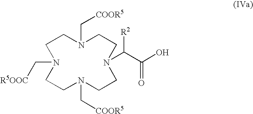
C1CN(C[COOR5])CCN(C(C(O)=O)[R2])CCN(C[COOR5])CCN1C[R5OOC]
